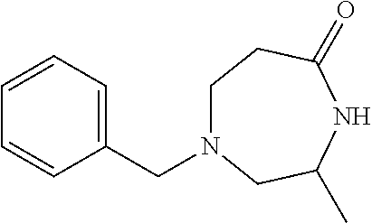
C1N(CC2=CC=CC=C2)CC(C)NC(=O)C1
